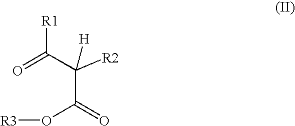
[R1]C(C(C(=O)O[R3])([R2])[H])=O
